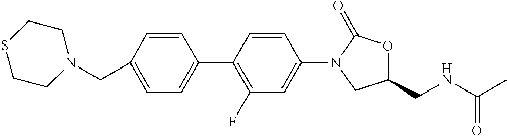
C1=CC(CN2CCSCC2)=CC=C1C1=C(F)C=C(N2CC(CNC(=O)C)OC2=O)C=C1
